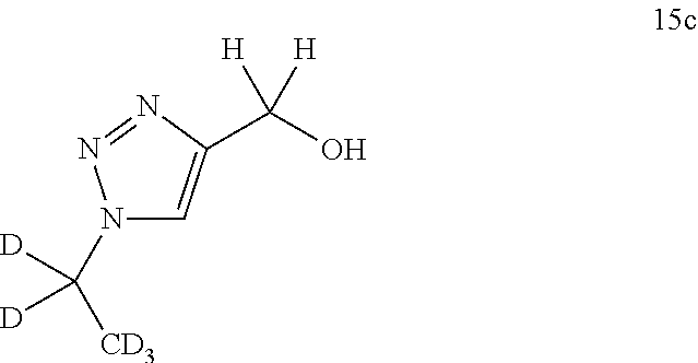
N1(C([CD3])([D])[D])C=C(C(O)([H])[H])N=N1
